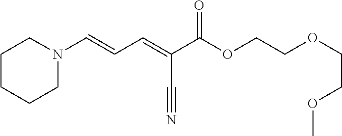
N1(C=CC=C(C(OCCOCCOC)=O)C#N)CCCCC1
